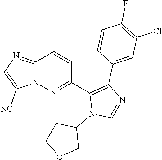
C12=NC=C([NC])N1N=C(C1=C(C3=CC(Cl)=C(F)C=C3)N=CN1C1CCOC1)C=C2
